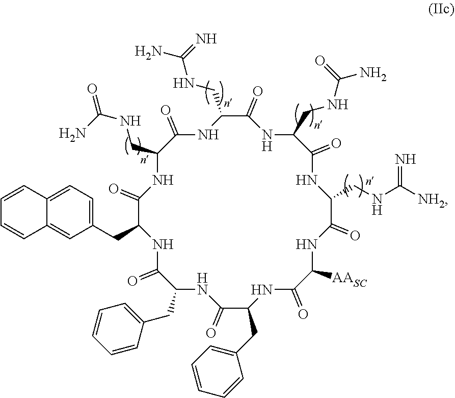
C1(=O)C(CC2=CC=C3C(=C2)C=CC=C3)NC(=O)C(CC2=CC=CC=C2)NC(=O)C(CC2=CC=CC=C2)NC(=O)C([AASC])NC(=O)C(CNC([NH2])=N)NC(=O)C(CNC(N)=O)NC(=O)C(CNC(N)=N)NC(=O)C(CNC(=O)N)N1
